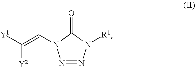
N1=NN([R1])C(=O)N1C=C([Y1])[Y2]
